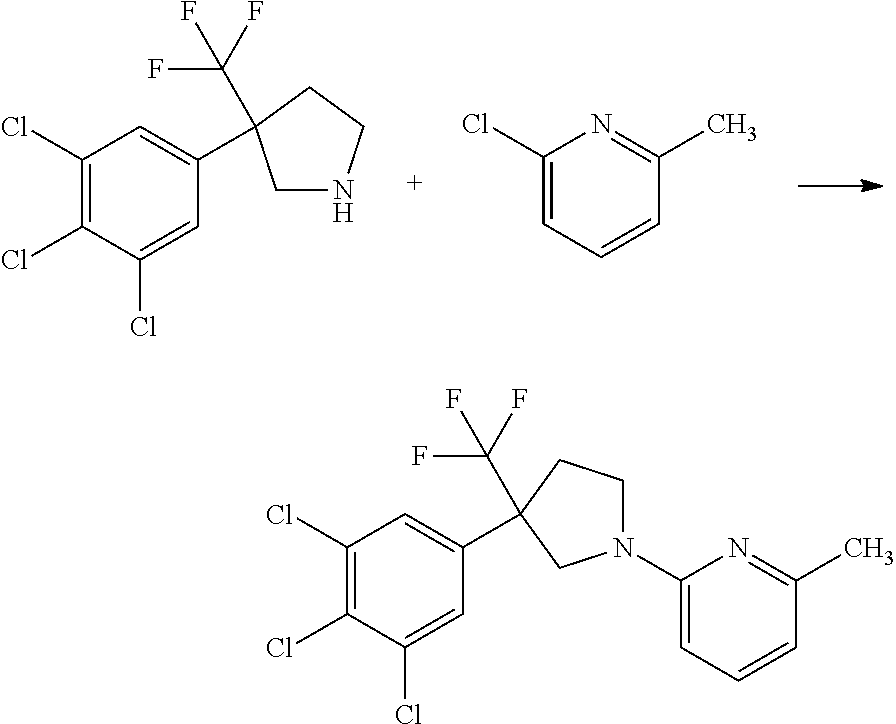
C1(Cl)=C(Cl)C(Cl)=CC(C2(C(F)(F)F)CNCC2)=C1.C1(Cl)=CC=CC(C)=N1.C1(Cl)=C(Cl)C(Cl)=CC(C2(C(F)(F)F)CCN(C3=CC=CC(C)=N3)C2)=C1
